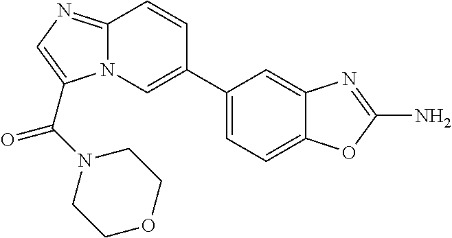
C12=NC=C(C(N3CCOCC3)=O)N1C=C(C1=CC=C3C(=C1)N=C(N)O3)C=C2
